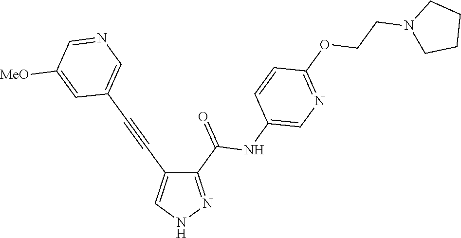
C1(C(=O)NC2=CN=C(OCCN3CCCC3)C=C2)=NNC=C1C#CC1=CN=CC([MeO])=C1
